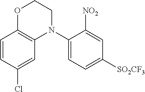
C1=CC(Cl)=CC2=C1OCCN2C1=CC=C([SO2CF3])C=C1[NO2]
